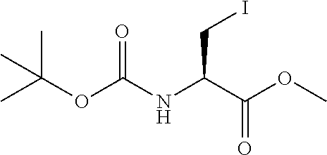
ICC(C(=O)OC)NC(=O)OC(C)(C)C
